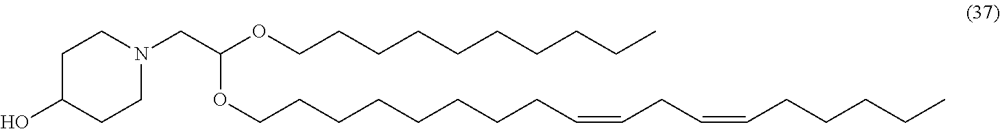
C(C(OCCCCCCCCCC)OCCCCCCCCC=CCC=CCCCCC)N1CCC(O)CC1
